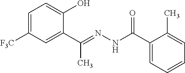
C1=C([F3C])C=C(C(C)=NNC(=O)C2=CC=CC=C2C)C(O)=C1
